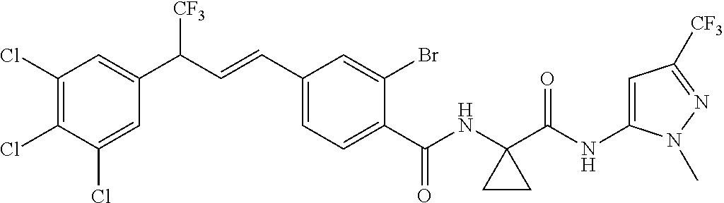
C1(Cl)=C(Cl)C(Cl)=CC(C(C=CC2=CC=C(C(NC3(C(NC4=CC([CF3])=NN4C)=O)CC3)=O)C(Br)=C2)[CF3])=C1
